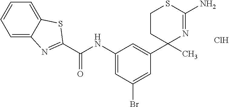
Cl.C1CC(C)(C2=CC(NC(C3=NC4=CC=CC=C4S3)=O)=CC(Br)=C2)N=C(N)S1
